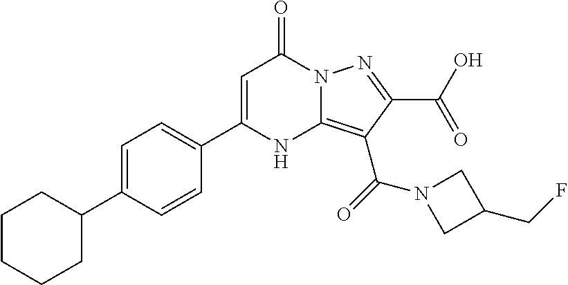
C1=C(C2CCCCC2)C=CC(C2=CC(=O)N3C(=C(C(=O)N4CC(CF)C4)C(C(O)=O)=N3)N2)=C1
